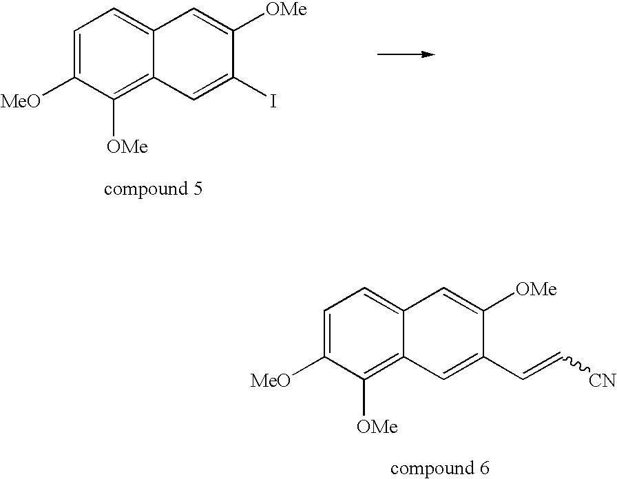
C1=C([MeO])C([OMe])=C2C(=C1)C=C([OMe])C(I)=C2.C1=C([MeO])C([OMe])=C2C(=C1)C=C([OMe])C(C=C[CN])=C2
